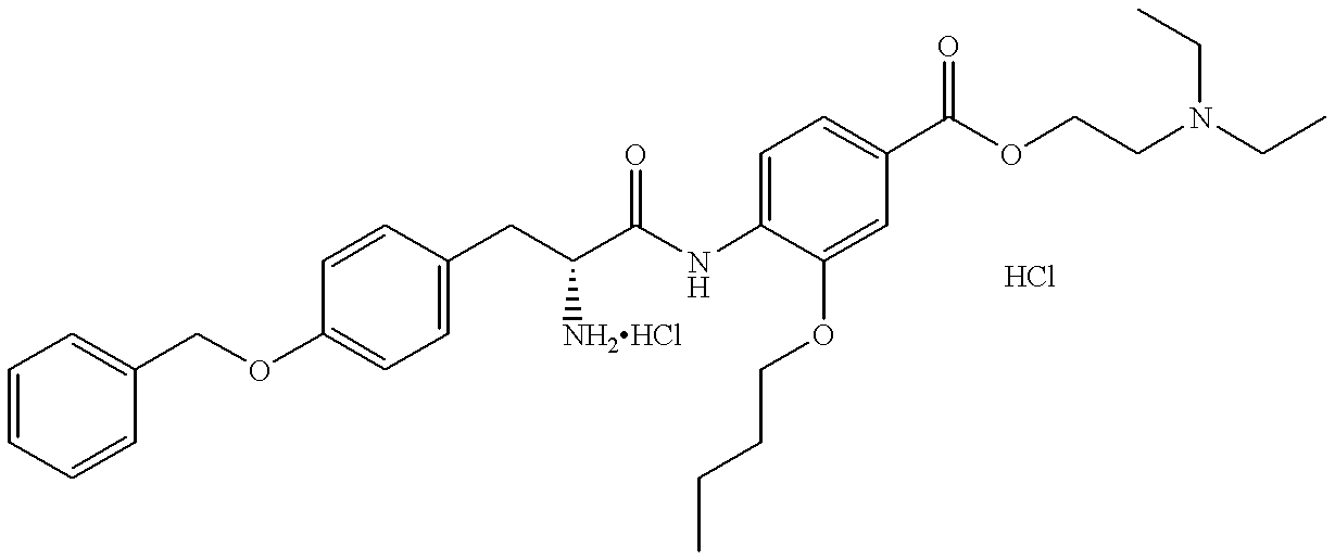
C1=CC=CC(COC2=CC=C(CC(C(NC3=CC=C(C(OCCN(CC)CC)=O)C=C3OCCCC)=O)[NH2HCl])C=C2)=C1
